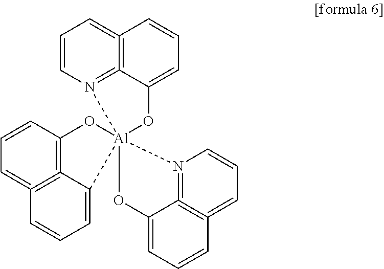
C1=CN2=C3=C(=C1)C=CC=C3O[Al]213(OC2=CC=CC4=C2=N1C=CC=4)OC1=C2=C(=CC=C1)C=CC=C32
